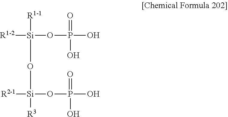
[R1-2][Si]([R1-1])(O[Si]([R2-1])(OP(O)(=O)O)[R3])OP(O)(O)=O
